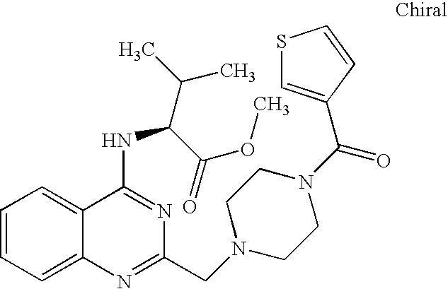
C1=CC=C2C(=C1)C(NC(C(C)C)C(=O)OC)=NC(CN1CCN(C(=O)C3=CSC=C3)CC1)=N2
